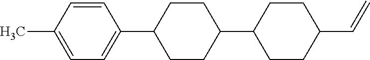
C1=C(C)C=CC(C2CCC(C3CCC(C=C)CC3)CC2)=C1
